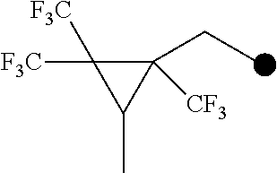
C1([F3C])([F3C])C(CC)([CF3])C1C
